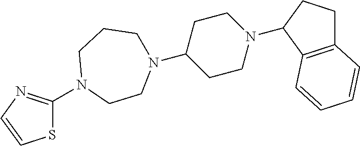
N1(C2=NC=CS2)CCN(C2CCN(C3C4=C(CC3)C=CC=C4)CC2)CCC1
